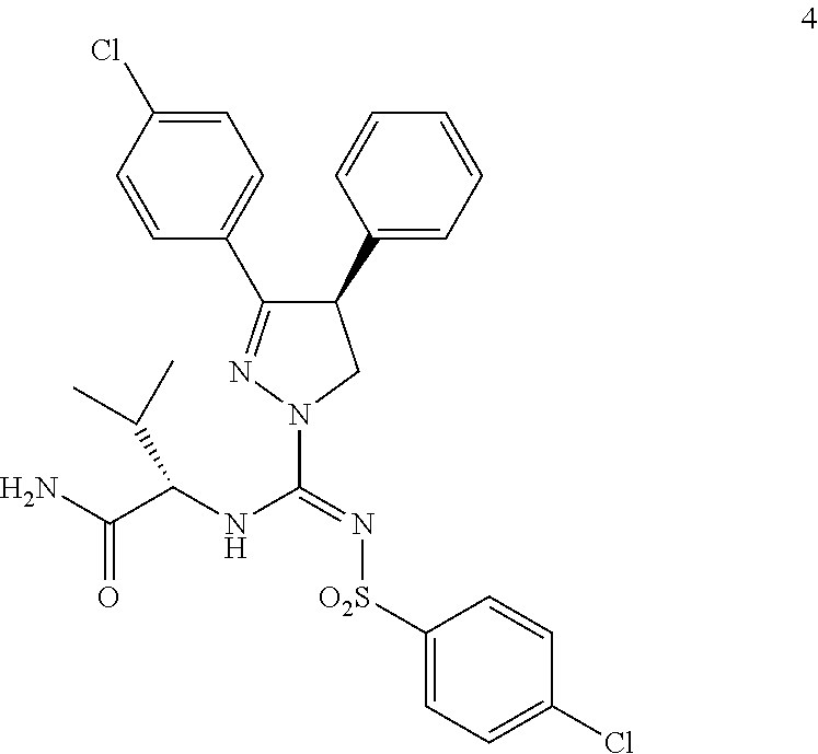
NC(=O)C(NC(=N[O2S]C1=CC=C(Cl)C=C1)N1CC(C2=CC=CC=C2)C(C2=CC=C(Cl)C=C2)=N1)C(C)C
